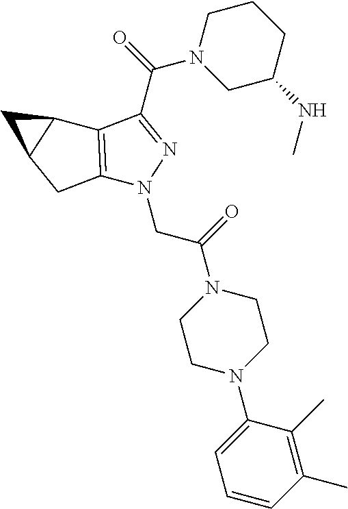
C(=O)(N1CC(NC)CCC1)C1=NN(CC(=O)N2CCN(C3=CC=CC(C)=C3C)CC2)C2=C1C1C(C2)C1
